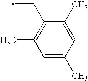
C1(CC)=C(C)C=C(C)C=C1C
